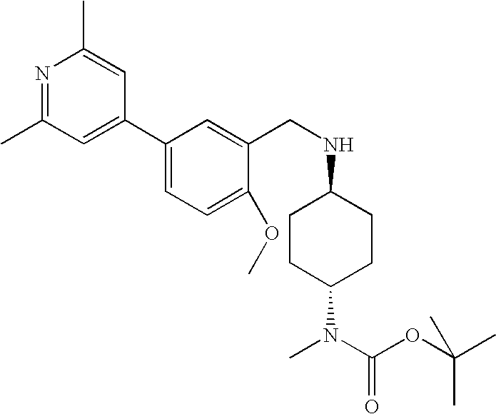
N1=C(C)C=C(C2=CC=C(OC)C(CNC3CCC(N(C)C(OC(C)(C)C)=O)CC3)=C2)C=C1C
